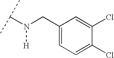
N(C(C)C)([H])CC1=CC=C(Cl)C(Cl)=C1
